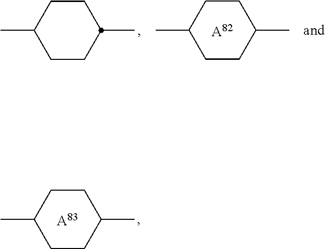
C1CC(C)CCC1C.C1CC(C)CCC1C.[A82].C1CC(C)CCC1C.[A83]
